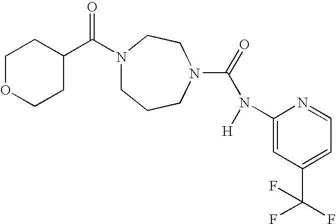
N1(C(C2CCOCC2)=O)CCCN(C(=O)N([H])C2=CC(C(F)(F)F)=CC=N2)CC1
